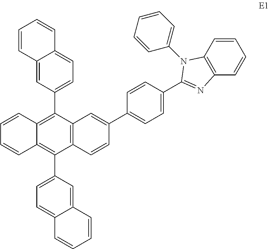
C12=C(C(C3=CC=C4C(=C3)C=CC=C4)=C3C(=C1C1=CC=C4C(=C1)C=CC=C4)C=CC=C3)C=C(C1=CC=C(C3=NC4=C(C=CC=C4)N3C3=CC=CC=C3)C=C1)C=C2
